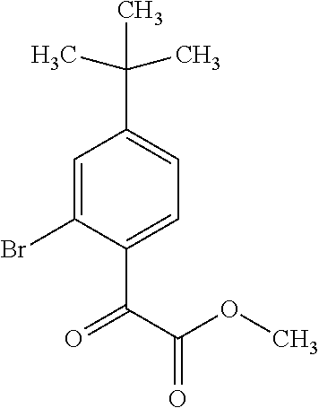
CC(C)(C)C1=CC=C(C(=O)C(=O)OC)C(Br)=C1
